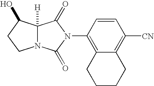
N12C([H])(C(O)CC1)C(=O)N(C1=C3C(=C([CN])C=C1)CCCC3)C2=O
